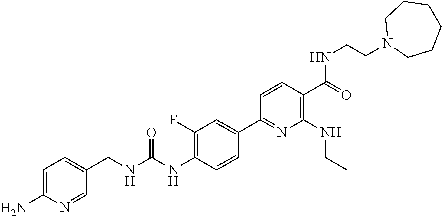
C1=C(N)N=CC(CNC(NC2=C(F)C=C(C3=NC(NCC)=C(C(=O)NCCN4CCCCCC4)C=C3)C=C2)=O)=C1
